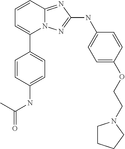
C1=CC2=NC(NC3=CC=C(OCCN4CCCC4)C=C3)=NN2C(C2=CC=C(NC(C)=O)C=C2)=C1
